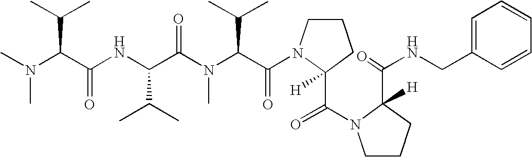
N(C(C(NC(C(N(C(C(=O)N1CCCC1(C(=O)N1CCCC1(C(NCC1=CC=CC=C1)=O)[H])[H])C(C)C)C)=O)C(C)C)=O)C(C)C)(C)C
